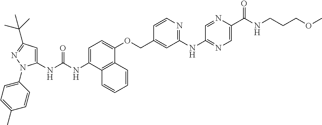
C1=C(NC(NC2=CC(C(C)(C)C)=NN2C2=CC=C(C)C=C2)=O)C2=C(C(OCC3=CC(NC4=NC=C(C(NCCCOC)=O)N=C4)=NC=C3)=C1)C=CC=C2
